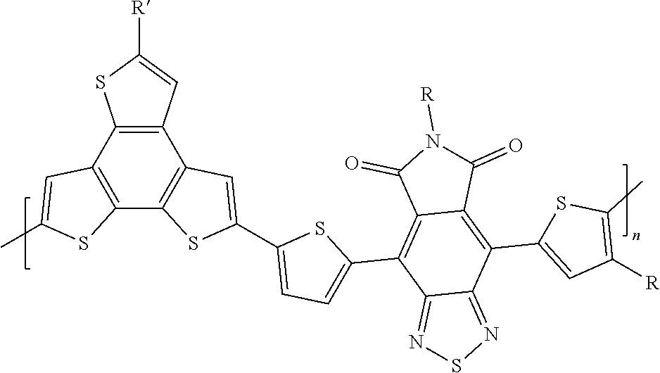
C12=C(C3=C(C4=C1C=C(C)S4)SC(C1=CC=C(C4=C5C(=C(C6=CC([R])=C(C)S6)C6=NSN=C46)C(=O)N([R])C5=O)S1)=C3)C=C([R])S2
